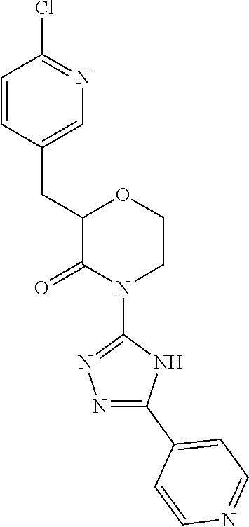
C1=CC(CC2C(=O)N(C3=NN=C(C4=CC=NC=C4)N3)CCO2)=CN=C1Cl
